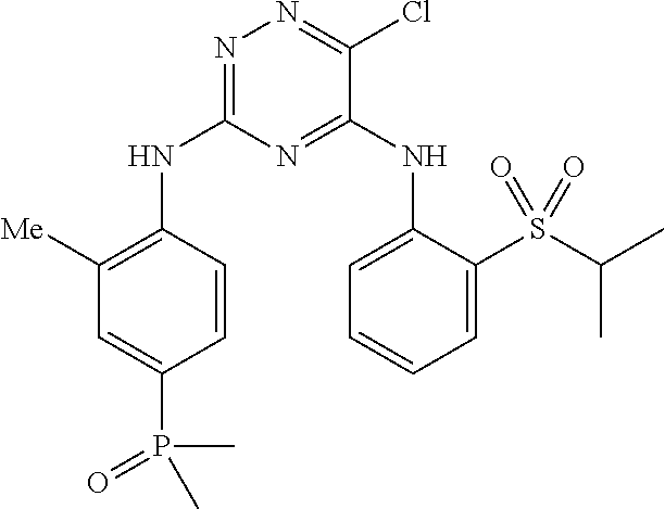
N1=C(NC2=C([Me])C=C(P(=O)(C)C)C=C2)N=C(NC2=CC=CC=C2S(C(C)C)(=O)=O)C(Cl)=N1
